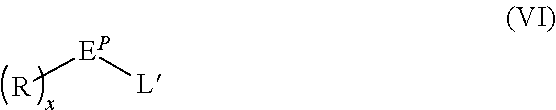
[R][EP][L]
